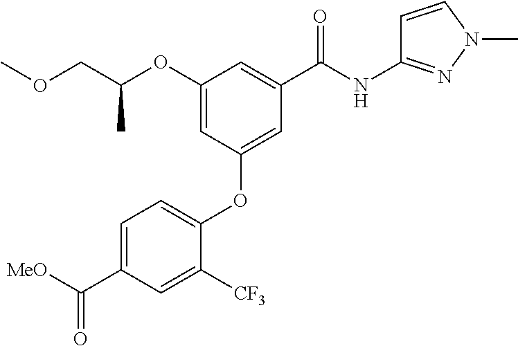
C1=C([CF3])C(OC2=CC(C(NC3=NN(C)C=C3)=O)=CC(OC(COC)C)=C2)=CC=C1C([MeO])=O
